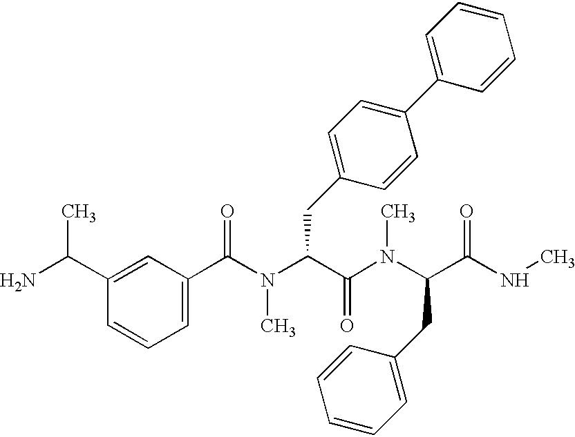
C1(C(N)C)=CC(C(=O)N(C(C(N(C)C(C(=O)NC)CC2=CC=CC=C2)=O)CC2=CC=C(C3=CC=CC=C3)C=C2)C)=CC=C1
